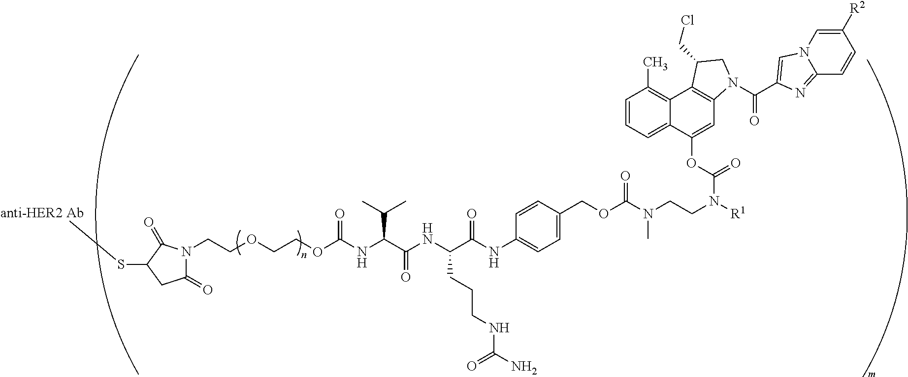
N1(CCOCCOC(NC(C(NC(C(NC2=CC=C(COC(N(CCN([R1])C(=O)OC3=CC4=C(C5=C(C)C=CC=C35)C(CCl)CN4C(C3=CN4C(=N3)C=CC([R2])=C4)=O)C)=O)C=C2)=O)CCCNC(N)=O)=O)C(C)C)=O)C(=O)CC(S[anti-HER2 Ab])C1=O
